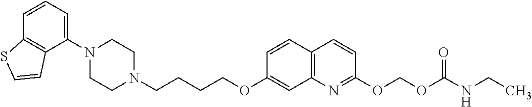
C1N(C2=CC=CC3=C2C=CS3)CCN(CCCCOC2=CC3=C(C=C2)C=CC(OCOC(=O)NCC)=N3)C1
